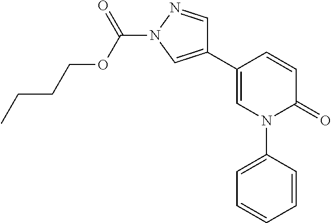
C1=CC(C2=CN(C(OCCCC)=O)N=C2)=CN(C2=CC=CC=C2)C1=O
